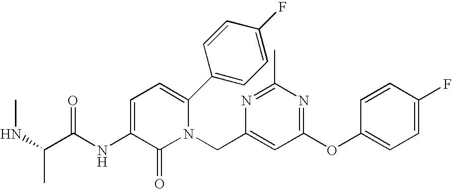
C1(OC2=NC(C)=NC(CN3C(C4=CC=C(F)C=C4)=CC=C(NC(C(NC)C)=O)C3=O)=C2)=CC=C(F)C=C1
